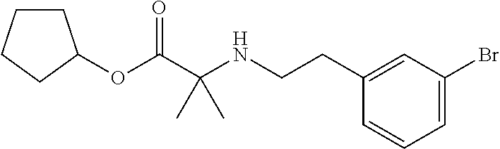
C1CCCC1OC(C(NCCC1=CC(Br)=CC=C1)(C)C)=O
